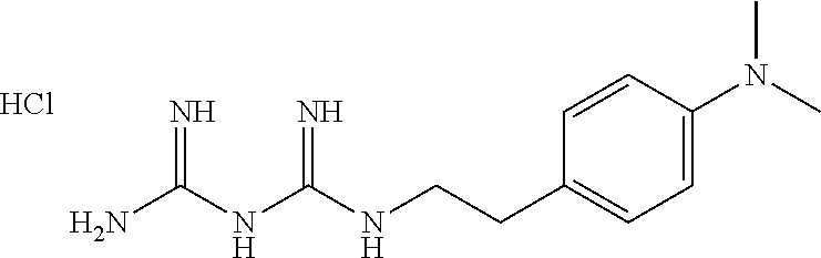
C(CC1=CC=C(N(C)C)C=C1)NC(NC(N)=N)=N.Cl
